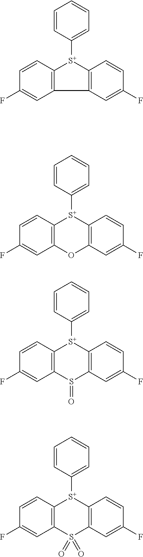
C1=CC2=C(C=C1F)C1=C([S+]2C2=CC=CC=C2)C=CC(F)=C1.C1=CC2=C(C=C1F)OC1=C([S+]2C2=CC=CC=C2)C=CC(F)=C1.C1=CC2=C(C=C1F)S(=O)C1=C([S+]2C2=CC=CC=C2)C=CC(F)=C1.C1=CC2=C(C=C1F)S(=O)(=O)C1=C([S+]2C2=CC=CC=C2)C=CC(F)=C1
